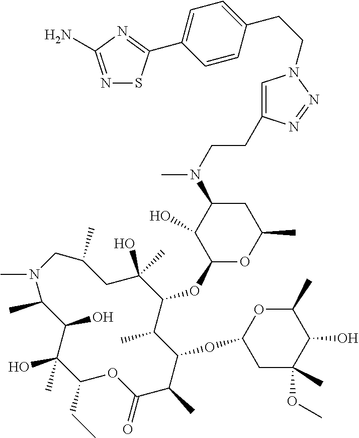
C1(O)(C)C(CC)OC(=O)C(C)C(OC2CC(OC)(C)C(O)C(C)O2)C(C)C(OC2OC(C)CC(N(C)CCC3=CN(CCC4=CC=C(C5=NC(N)=NS5)C=C4)N=N3)C2O)C(O)(C)CC(C)CN(C)C(C)C1O
